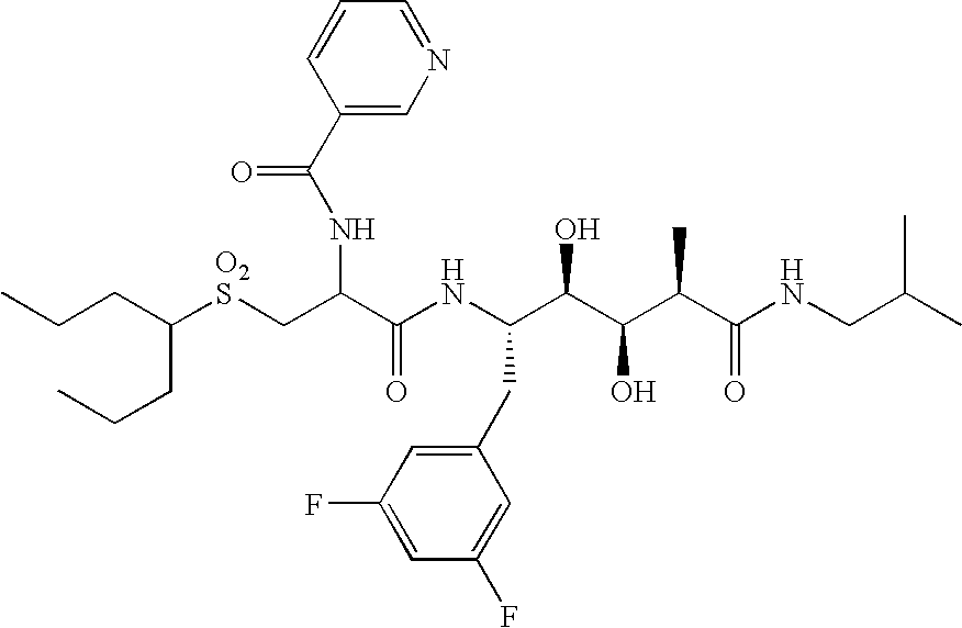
C(CC(CCC)[O2S]CC(C(NC(C(C(C(C(NCC(C)C)=O)C)O)O)CC1=CC(F)=CC(F)=C1)=O)NC(=O)C1=CN=CC=C1)C
